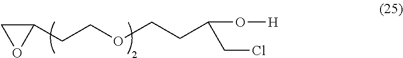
C1(CCOCCC(O[H])CCl)CO1
